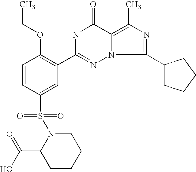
C1=CC(S(=O)(=O)N2C(C(O)=O)CCCC2)=CC(C2=NN3C(=C(C)N=C3C3CCCC3)C(=O)N2)=C1OCC
